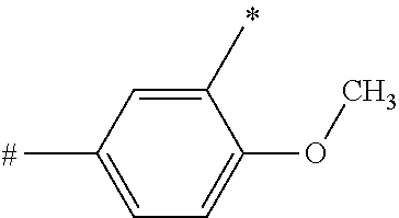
C1(C)=CC(C)=CC=C1OC
